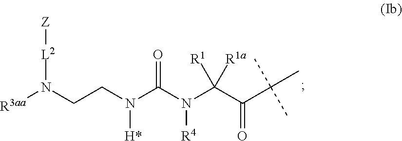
[R3aa]N(CCN(C(N(C(C(C(C)(C)C)=O)([R1a])[R1])[R4])=O)[H*])[L2][Z]
